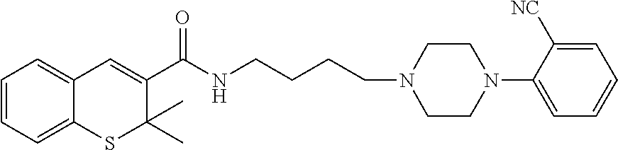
C1=CC=C2C(=C1)C=C(C(NCCCCN1CCN(C3=CC=CC=C3[NC])CC1)=O)C(C)(C)S2
